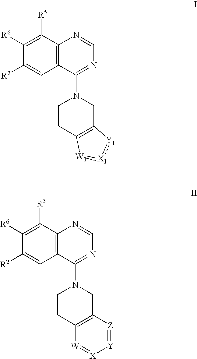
C12=C(C([R5])=C([R6])C([R2])=C1)N=CN=C2N1CCC2=C(C1)[Y1]:[X1]:[W1]2.C12=C(C([R5])=C([R6])C([R2])=C1)N=CN=C2N1CCC2=C(C1)[Z]=[Y][X]=[W]2
